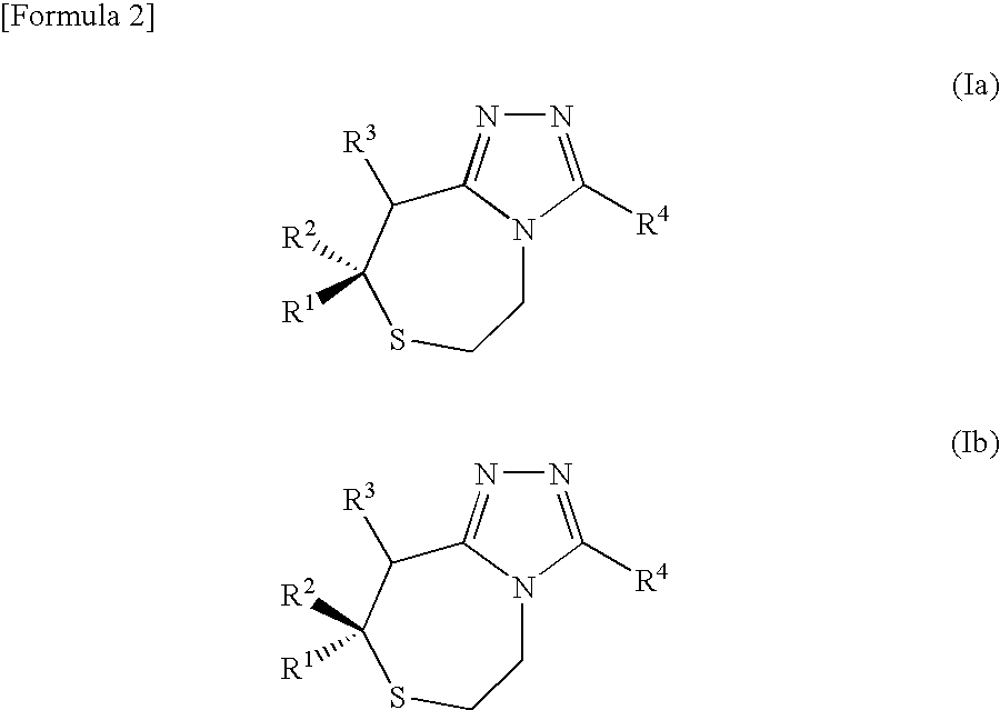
N1=C([R4])N2C(=N1)C([R3])C([R2])([R1])SCC2.N1=C([R4])N2C(=N1)C([R3])C([R2])([R1])SCC2
